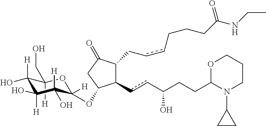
C1([H])(CO)C(O)([H])C([H])(O)C([H])(O)C([H])(OC2C(ccC(CCC3OCCCN3C3CC3)O)C(CccCCCC(=O)NCC)C(=O)C2)O1
